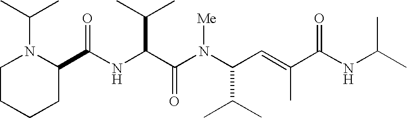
N(C(C(N(C(C(C)C)C=C(C)C(NC(C)C)=O)[Me])=O)C(C)C)C(C1N(C(C)C)CCCC1)=O
